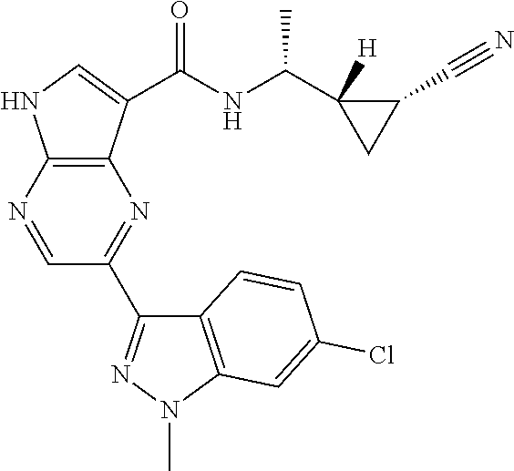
C12=C(C(C(=O)NC(C3([H])CC3C#N)C)=CN1)N=C(C1=NN(C)C3=C1C=CC(Cl)=C3)C=N2
